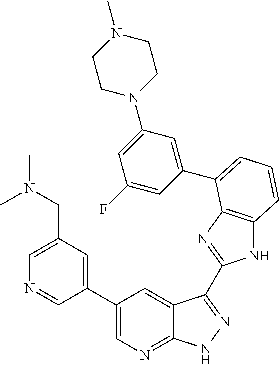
C1(C2=CN=C3C(=C2)C(C2=NC4=C(N2)C=CC=C4C2=CC(N4CCN(C)CC4)=CC(F)=C2)=NN3)=CC(CN(C)C)=CN=C1
